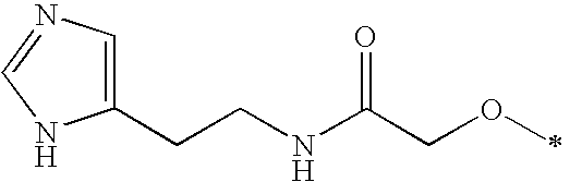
C1(CCNC(COC)=O)=CN=CN1
